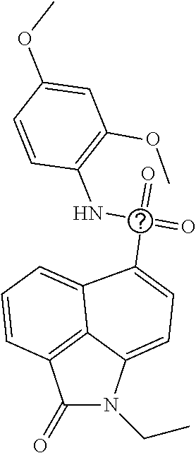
C1(=O)N(CC)C2=CC=C(C(=O)(NC3=C(OC)C=C(OC)C=C3)=O)C3=CC=CC1=C23
